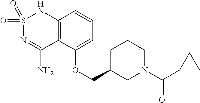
C12=C(C(OCC3CN(C(C4CC4)=O)CCC3)=CC=C1)C(N)=NS(=O)(=O)N2
